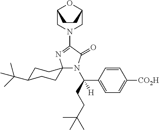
N1(C2=NC3(N(C(CCC(C)(C)C)(C4=CC=C([CO2H])C=C4)[H])C2=O)CCC(C(C)(C)C)CC3)CC2OC(C1)CC2
